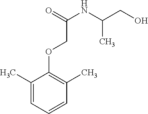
C1(C)=CC=CC(C)=C1OCC(NC(CO)C)=O
